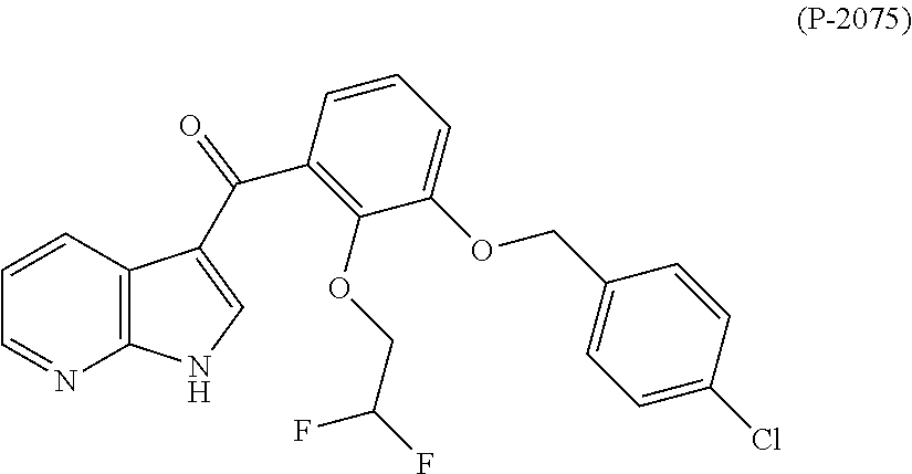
C12=C(C=CC=N1)C(C(C1=C(OCC(F)F)C(OCC3=CC=C(Cl)C=C3)=CC=C1)=O)=CN2
